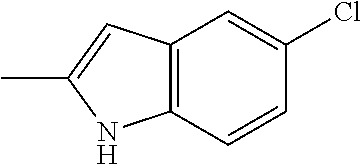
C12=C(C=C(C)N1)C=C(Cl)C=C2
